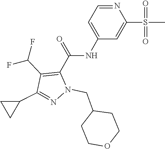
O=S(C)(C1=CC(NC(C2=C(C(F)F)C(C3CC3)=NN2CC2CCOCC2)=O)=CC=N1)=O
